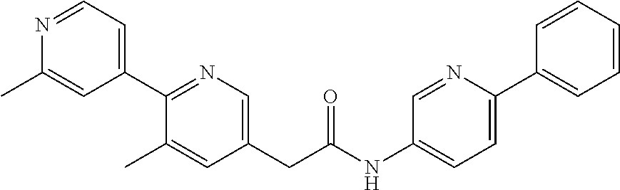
C1(C2=NC=C(CC(NC3=CC=C(C4=CC=CC=C4)N=C3)=O)C=C2C)=CC=NC(C)=C1
